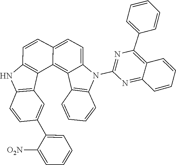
C12=C3C4=C(C=CC3=CC=C1N(C1=NC(C3=CC=CC=C3)=C3C(=N1)C=CC=C3)C1=C2C=CC=C1)NC1=C4C=C(C2=CC=CC=C2[O2N])C=C1
